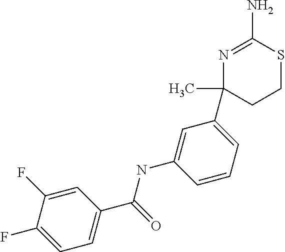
N1=C(N)SCCC1(C)C1=CC=CC(NC(C2=CC=C(F)C(F)=C2)=O)=C1
